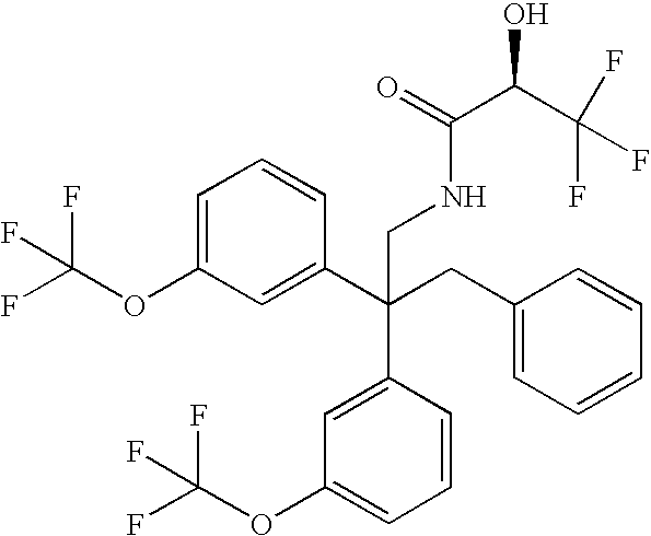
C1=C(OC(F)(F)F)C=C(C(CC2=CC=CC=C2)(C2=CC(OC(F)(F)F)=CC=C2)CNC(C(C(F)(F)F)O)=O)C=C1
